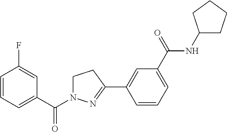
C1=CC=C(C(=O)N2CCC(C3=CC(C(=O)NC4CCCC4)=CC=C3)=N2)C=C1F
